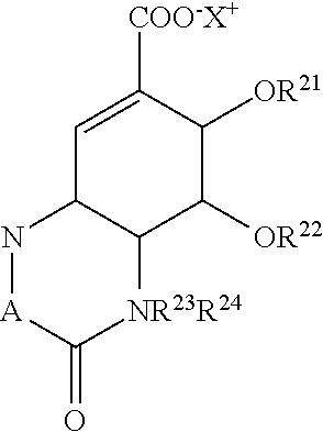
C1=C([COO-X+])C([OR21])C([OR22])C2C1N[A]C(=O)[NR23R24]2
